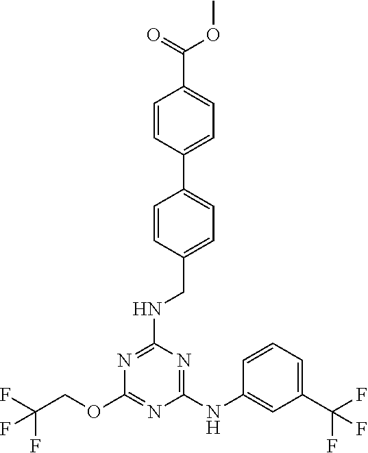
C1(NC2=CC(C(F)(F)F)=CC=C2)=NC(NCC2=CC=C(C3=CC=C(C(OC)=O)C=C3)C=C2)=NC(OCC(F)(F)F)=N1
